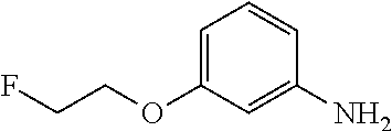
C1=C(OCCF)C=C(N)C=C1
